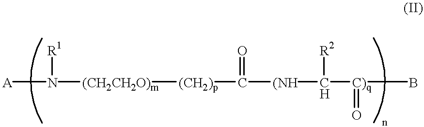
[A]N([(CH2CH2O)m][(CH2)p]C([(NH]C([C)q](=O)B)[R2])=O)[R1]
